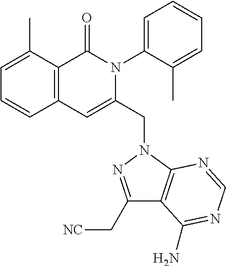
C1=C(C)C2=C(C=C1)C=C(CN1C3=C(C(C[NC])=N1)C(N)=NC=N3)N(C1=CC=CC=C1C)C2=O
